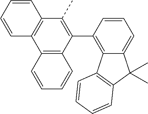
C12=C(C3=C(C)C4=C(C5=C3C=CC=C5)C=CC=C4)C=CC=C1C(C)(C)C1=C2C=CC=C1
